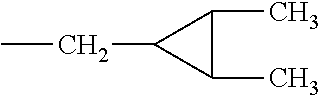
CCC1C(C)C1C
